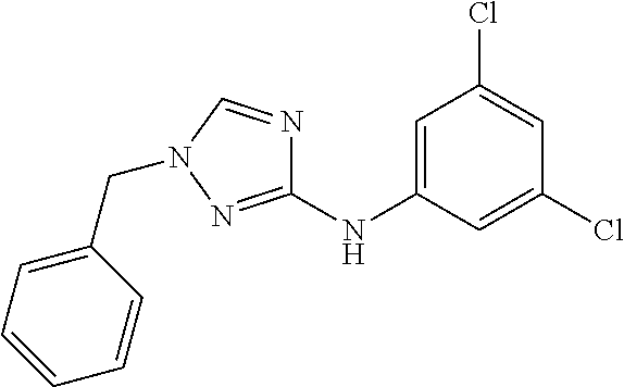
C1(NC2=CC(Cl)=CC(Cl)=C2)=NN(CC2=CC=CC=C2)C=N1
